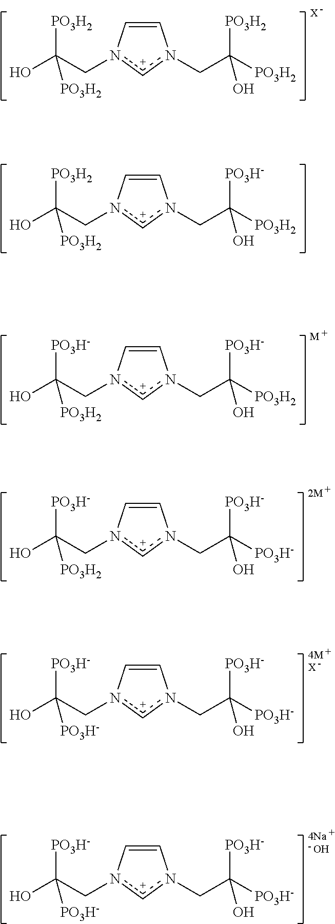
C1=Cn(CC(O)([PO3H2])[PO3H2])[c+]n1CC([PO3H2])([PO3H2])O.[X].C1=Cn(CC(O)([PO3H2])[PO3H2])[c+]n1CC([PO3H2])([PO3H-])O.C1=Cn(CC(O)([PO3H-])[PO3H2])[c+]n1CC([PO3H2])([PO3H-])O.[M].C1=Cn(CC(O)([PO3H-])[PO3H2])[c+]n1CC([PO3H-])([PO3H-])O.[2M].C1=Cn(CC(O)([PO3H-])[PO3H-])[c+]n1CC([PO3H-])([PO3H-])O.[4M].[X].C1=Cn(CC(O)([PO3H-])[PO3H-])[c+]n1CC([PO3H-])([PO3H-])O.[4Na].O
